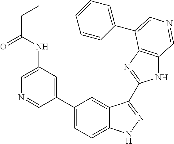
C(NC1=CN=CC(C2=CC=C3C(=C2)C(C2=NC4=C(N2)C=NC=C4C2=CC=CC=C2)=NN3)=C1)(=O)CC
